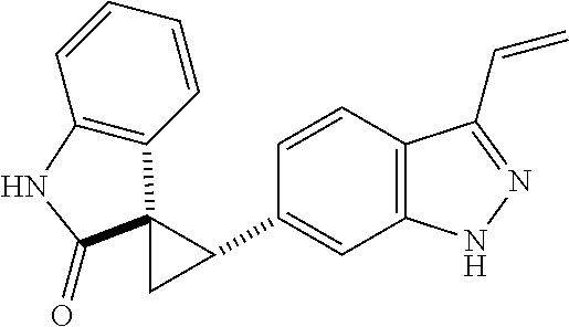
C1(C2C3(C4=C(C=CC=C4)NC3=O)C2)=CC2=C(C=C1)C(C=C)=NN2
